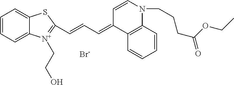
C1=CC=C2C(=C1)SC(C=CC=C1C3=C(N(CCCC(=O)OCC)C=C1)C=CC=C3)=[N+]2CCO.[Br-]
